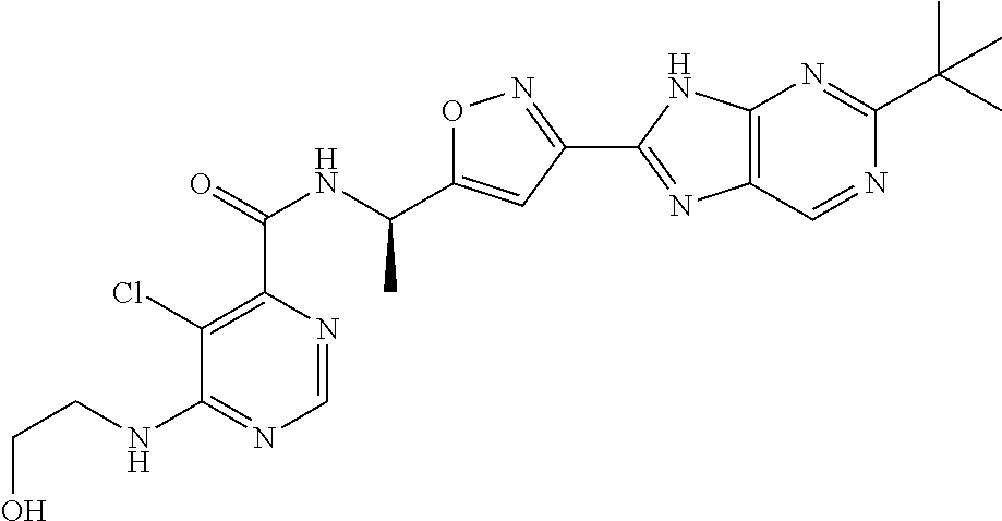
C1=NC(C(=O)NC(C2=CC(C3=NC4=C(N3)N=C(C(C)(C)C)N=C4)=NO2)C)=C(Cl)C(NCCO)=N1
